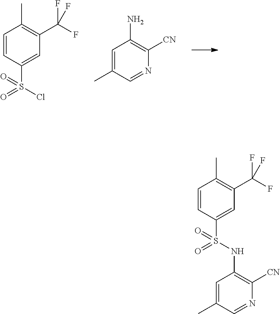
C1=C(C)C=NC([CN])=C1N.C1=CC(S(=O)(=O)Cl)=CC(C(F)(F)F)=C1C.C1=CC(S(=O)(=O)NC2=C([CN])N=CC(C)=C2)=CC(C(F)(F)F)=C1C
